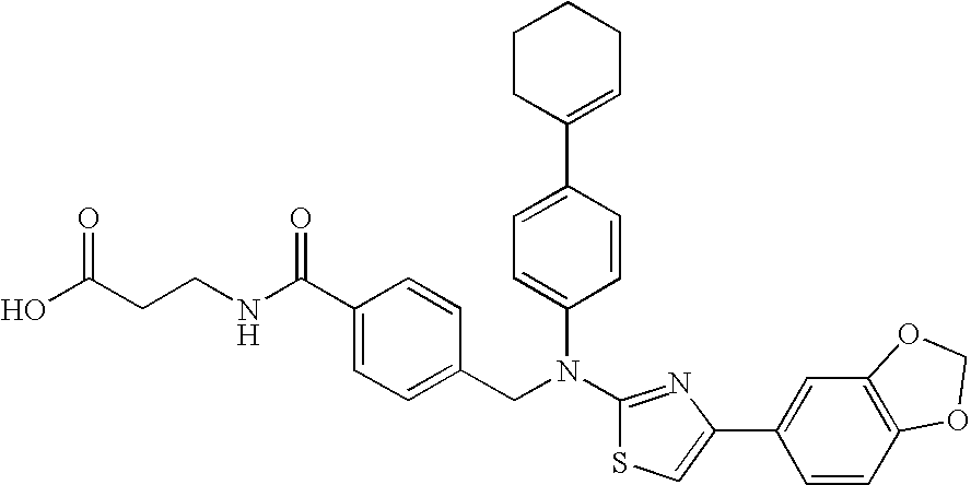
C(CCNC(C1=CC=C(CN(C2=CC=C(C3=CCCCC3)C=C2)C2=NC(C3=CC4=C(C=C3)OCO4)=CS2)C=C1)=O)(O)=O
